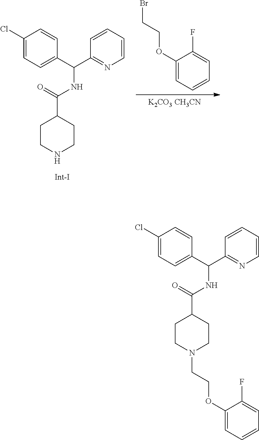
[K2CO3 CH3CN].C1(OCCBr)=CC=CC=C1F.C1CNCCC1C(NC(C1=CC=C(Cl)C=C1)C1=NC=CC=C1)=O.C1(OCCN2CCC(C(NC(C3=CC=C(Cl)C=C3)C3=NC=CC=C3)=O)CC2)=CC=CC=C1F
